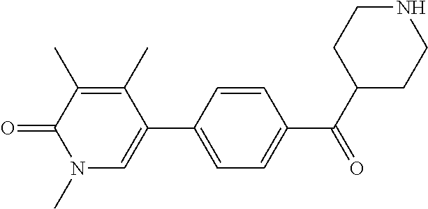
C1=C(C2=CN(C)C(=O)C(C)=C2C)C=CC(C(C2CCNCC2)=O)=C1
